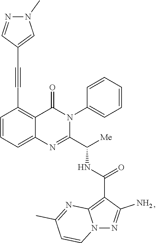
C1=CC=C2C(=C1C#CC1=CN(C)N=C1)C(=O)N(C1=CC=CC=C1)C(C([Me])NC(=O)C1=C3N(N=C1N)C=CC(C)=N3)=N2
